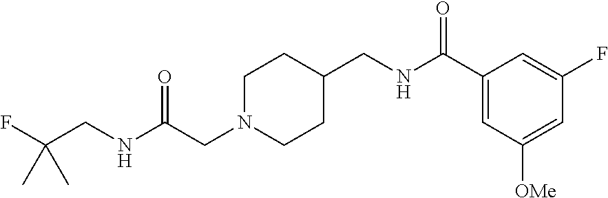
C1N(CC(NCC(F)(C)C)=O)CCC(CNC(C2=CC([OMe])=CC(F)=C2)=O)C1
